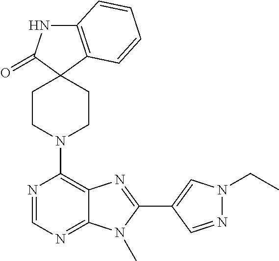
C12=C(C=CC=C1)C1(C(=O)N2)CCN(C2=C3C(=NC=N2)N(C)C(C2=CN(CC)N=C2)=N3)CC1
